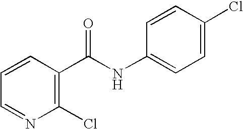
C1=CC=NC(Cl)=C1C(NC1=CC=C(Cl)C=C1)=O
